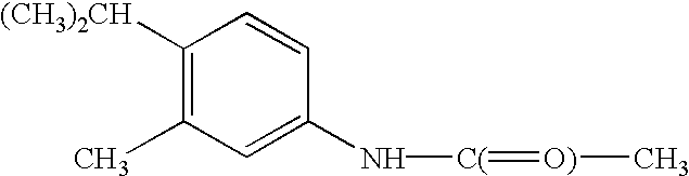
C1([(CH3)2CH])=C(C)C=C(N[C(]=[O)]C)C=C1
